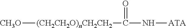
[CH3O][(CH2CH2O)nCH2CH2]C(=O)N[ATA]
